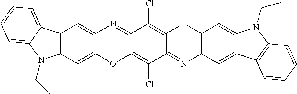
C12=C(C=C3C(=C1)N=C1C(=C(Cl)C4=NC5=C(OC4=C1Cl)C=C1C(=C5)C4=C(N1CC)C=CC=C4)O3)N(CC)C1=CC=CC=C21
